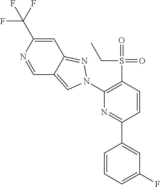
C1(C(F)(F)F)=CC2=NN(C3=C(S(=O)(=O)CC)C=CC(C4=CC(F)=CC=C4)=N3)C=C2C=N1
